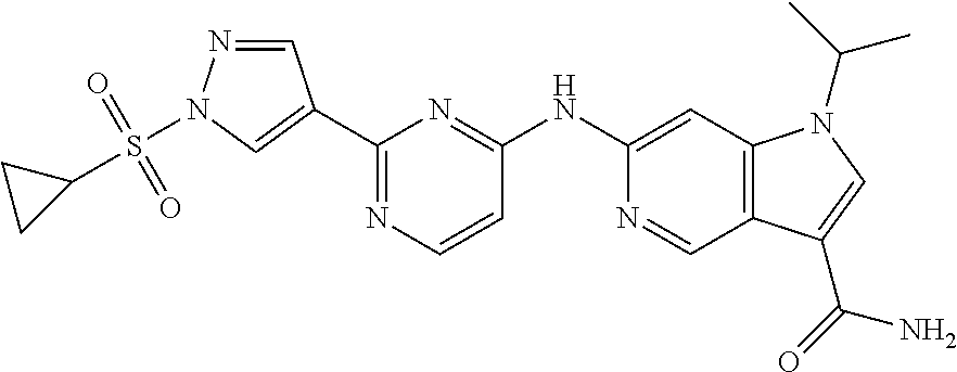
C12=C(C=C(NC3=NC(C4=CN(S(=O)(=O)C5CC5)N=C4)=NC=C3)N=C1)N(C(C)C)C=C2C(=O)N
